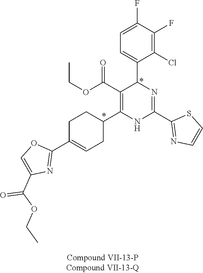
C1(F)=C(Cl)C(C2N=C(C3=NC=CS3)NC(C3CCC(C4=NC(C(OCC)=O)=CO4)=CC3)=C2C(OCC)=O)=CC=C1F
